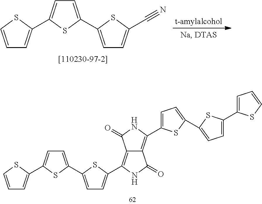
C1=C(C2=CC=C(C#N)S2)SC(C2=CC=CS2)=C1.C1=C(C2=CC=C(C3=C4C(=C(C5=CC=C(C6=CC=C(C7=CC=CS7)S6)S5)NC4=O)C(=O)N3)S2)SC(C2=CC=CS2)=C1
